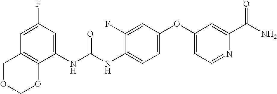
C12=C(C(NC(NC3=CC=C(OC4=CC=NC(C(N)=O)=C4)C=C3F)=O)=CC(F)=C1)OCOC2
